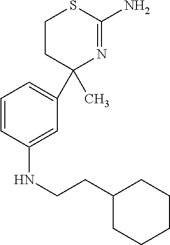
C1(C)(C2=CC=CC(NCCC3CCCCC3)=C2)N=C(N)SCC1
